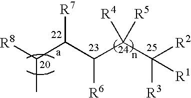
C(C)(C(C([R6])C(C([R3])([R2])[R1])([R4])[R5])[R7])[R8]
